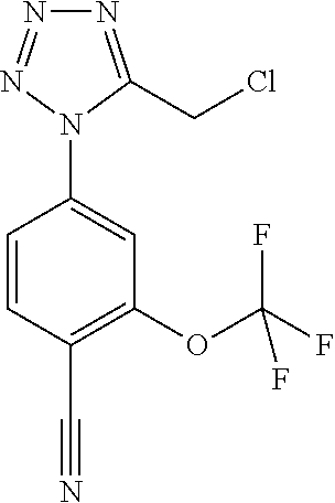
C1=CC(C#N)=C(OC(F)(F)F)C=C1N1C(CCl)=NN=N1
